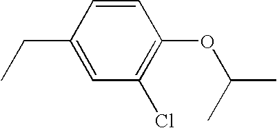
C1=CC(CC)=CC(Cl)=C1OC(C)C
